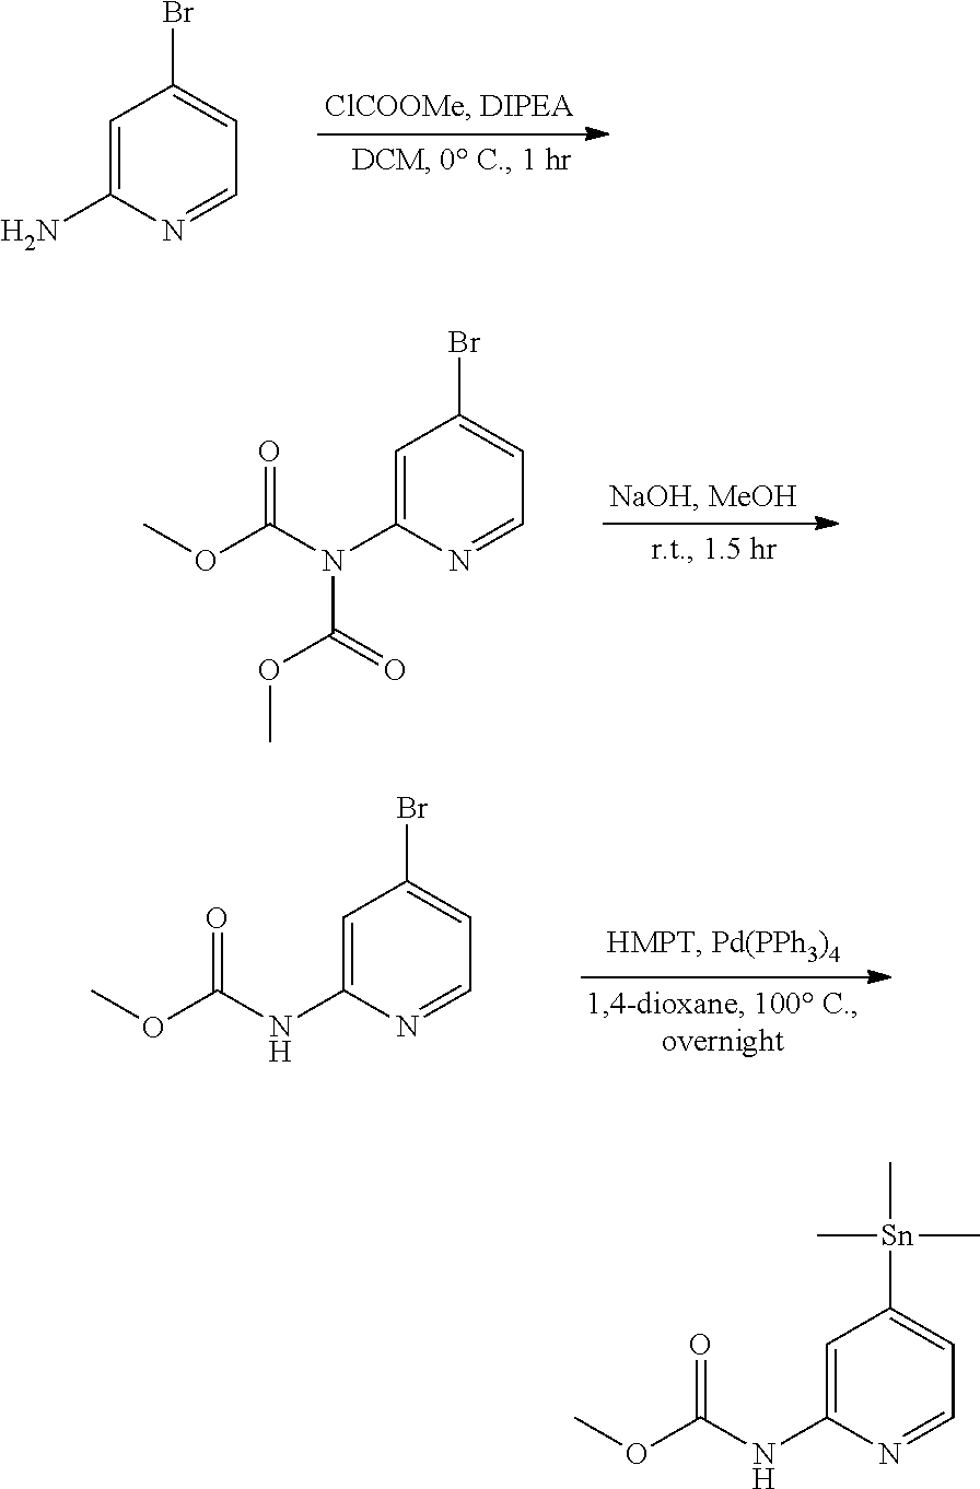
C1=C(N)N=CC=C1Br.C1=C(N(C(OC)=O)C(=O)OC)N=CC=C1Br.C1=C(NC(OC)=O)N=CC=C1Br.C1=C(NC(OC)=O)N=CC=C1[Sn](C)(C)C
